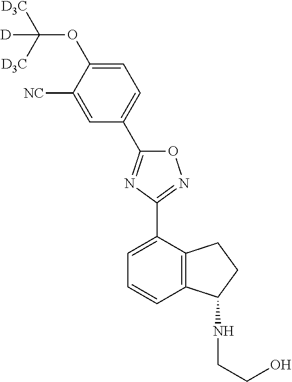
C1([NC])=CC(C2=NC(C3=CC=CC4=C3CCC4NCCO)=NO2)=CC=C1OC([D3C])([D3C])[D]
